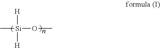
C[Si]([H])([H])OC
